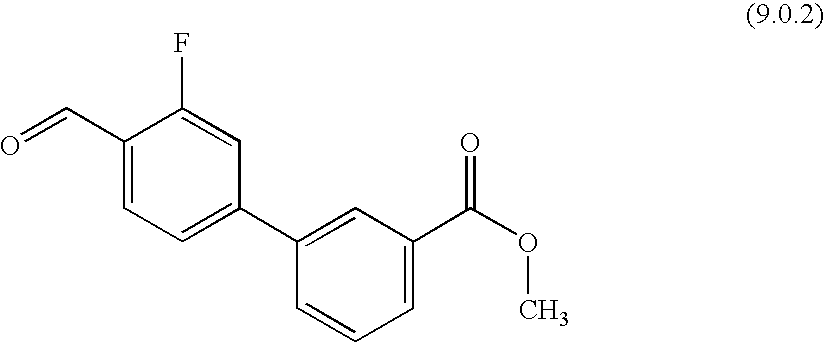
C1(C=O)=CC=C(C2=CC(C(OC)=O)=CC=C2)C=C1F
